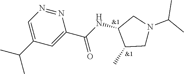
C1(C(C)C)=CN=NC(C(NC2C(C)CN(C(C)C)C2)=O)=C1
